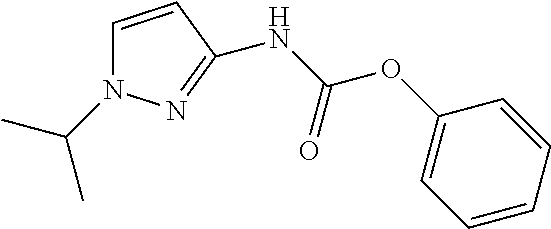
C1=CC=CC(OC(NC2=NN(C(C)C)C=C2)=O)=C1
